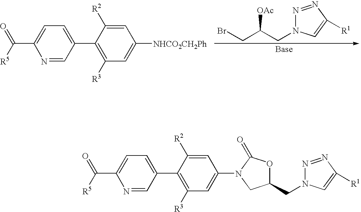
C(C1=CC=C(C2=C([R3])C=C([NHCO2CH2Ph])C=C2[R2])C=N1)([R5])=O.N1(CC(CBr)[OAc])N=NC([R1])=C1.C(C1=CC=C(C2=C([R3])C=C(N3CC(CN4N=NC([R1])=C4)OC3=O)C=C2[R2])C=N1)([R5])=O
